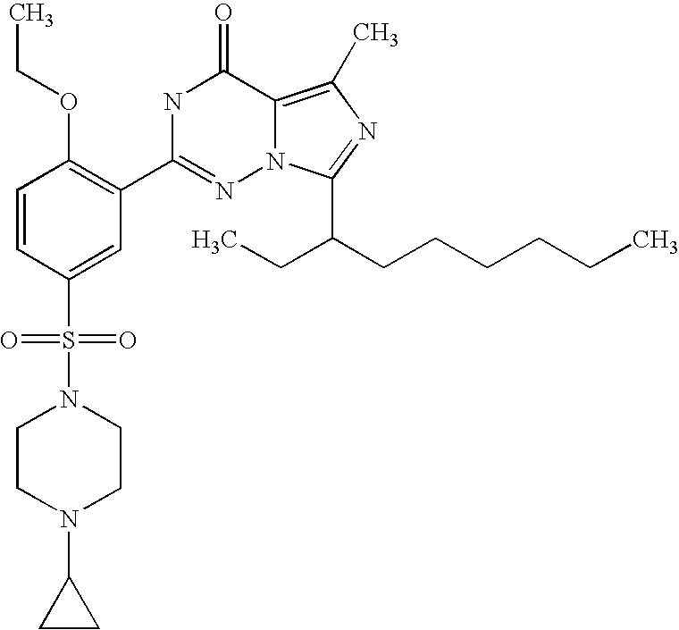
C1=CC(S(N2CCN(C3CC3)CC2)(=O)=O)=CC(C2=NN3C(=C(C)N=C3C(CCCCCC)CC)C(=O)N2)=C1OCC
